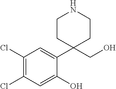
C1(Cl)=C(Cl)C=C(O)C(C2(CO)CCNCC2)=C1
